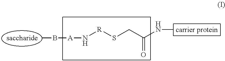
[A](N[R]SCC(=O)NC)BC
